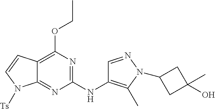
C12=NC(NC3=C(C)N(C4CC(C)(O)C4)N=C3)=NC(OCC)=C1C=CN2[Ts]
